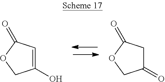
C1(O)=CC(=O)OC1.C1(=O)CC(=O)OC1
